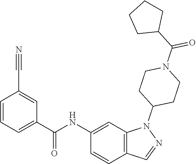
C1(NC(C2=CC=CC(C#N)=C2)=O)=CC2=C(C=C1)C=NN2C1CCN(C(=O)C2CCCC2)CC1
